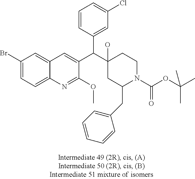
C1(Br)=CC=C2C(=C1)C=C(C(C1(O)CC(CC3=CC=CC=C3)N(C(OC(C)(C)C)=O)CC1)C1=CC(Cl)=CC=C1)C(OC)=N2
